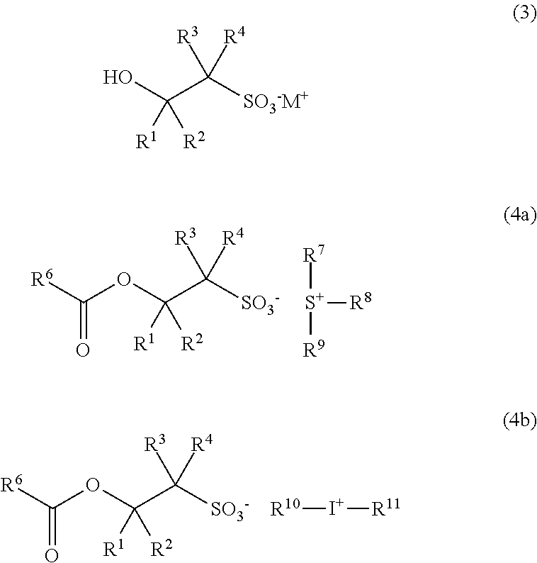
[R6]C(OC(C([R3])([R4])[SO3-])([R1])[R2])=O.[S+]([R8])([R7])[R9].[R6]C(OC(C([SO3-])([R3])[R4])([R1])[R2])=O.[R10][I+][R11].OC(C([SO3-M+])([R3])[R4])([R1])[R2]
